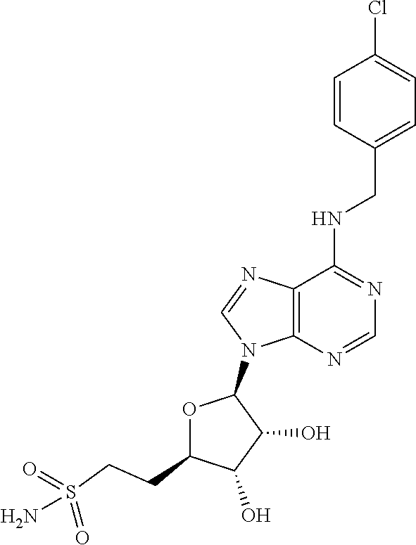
N(C1=NC=NC2=C1N=CN2C1OC(CCS(N)(=O)=O)C(O)C1O)CC1=CC=C(Cl)C=C1
